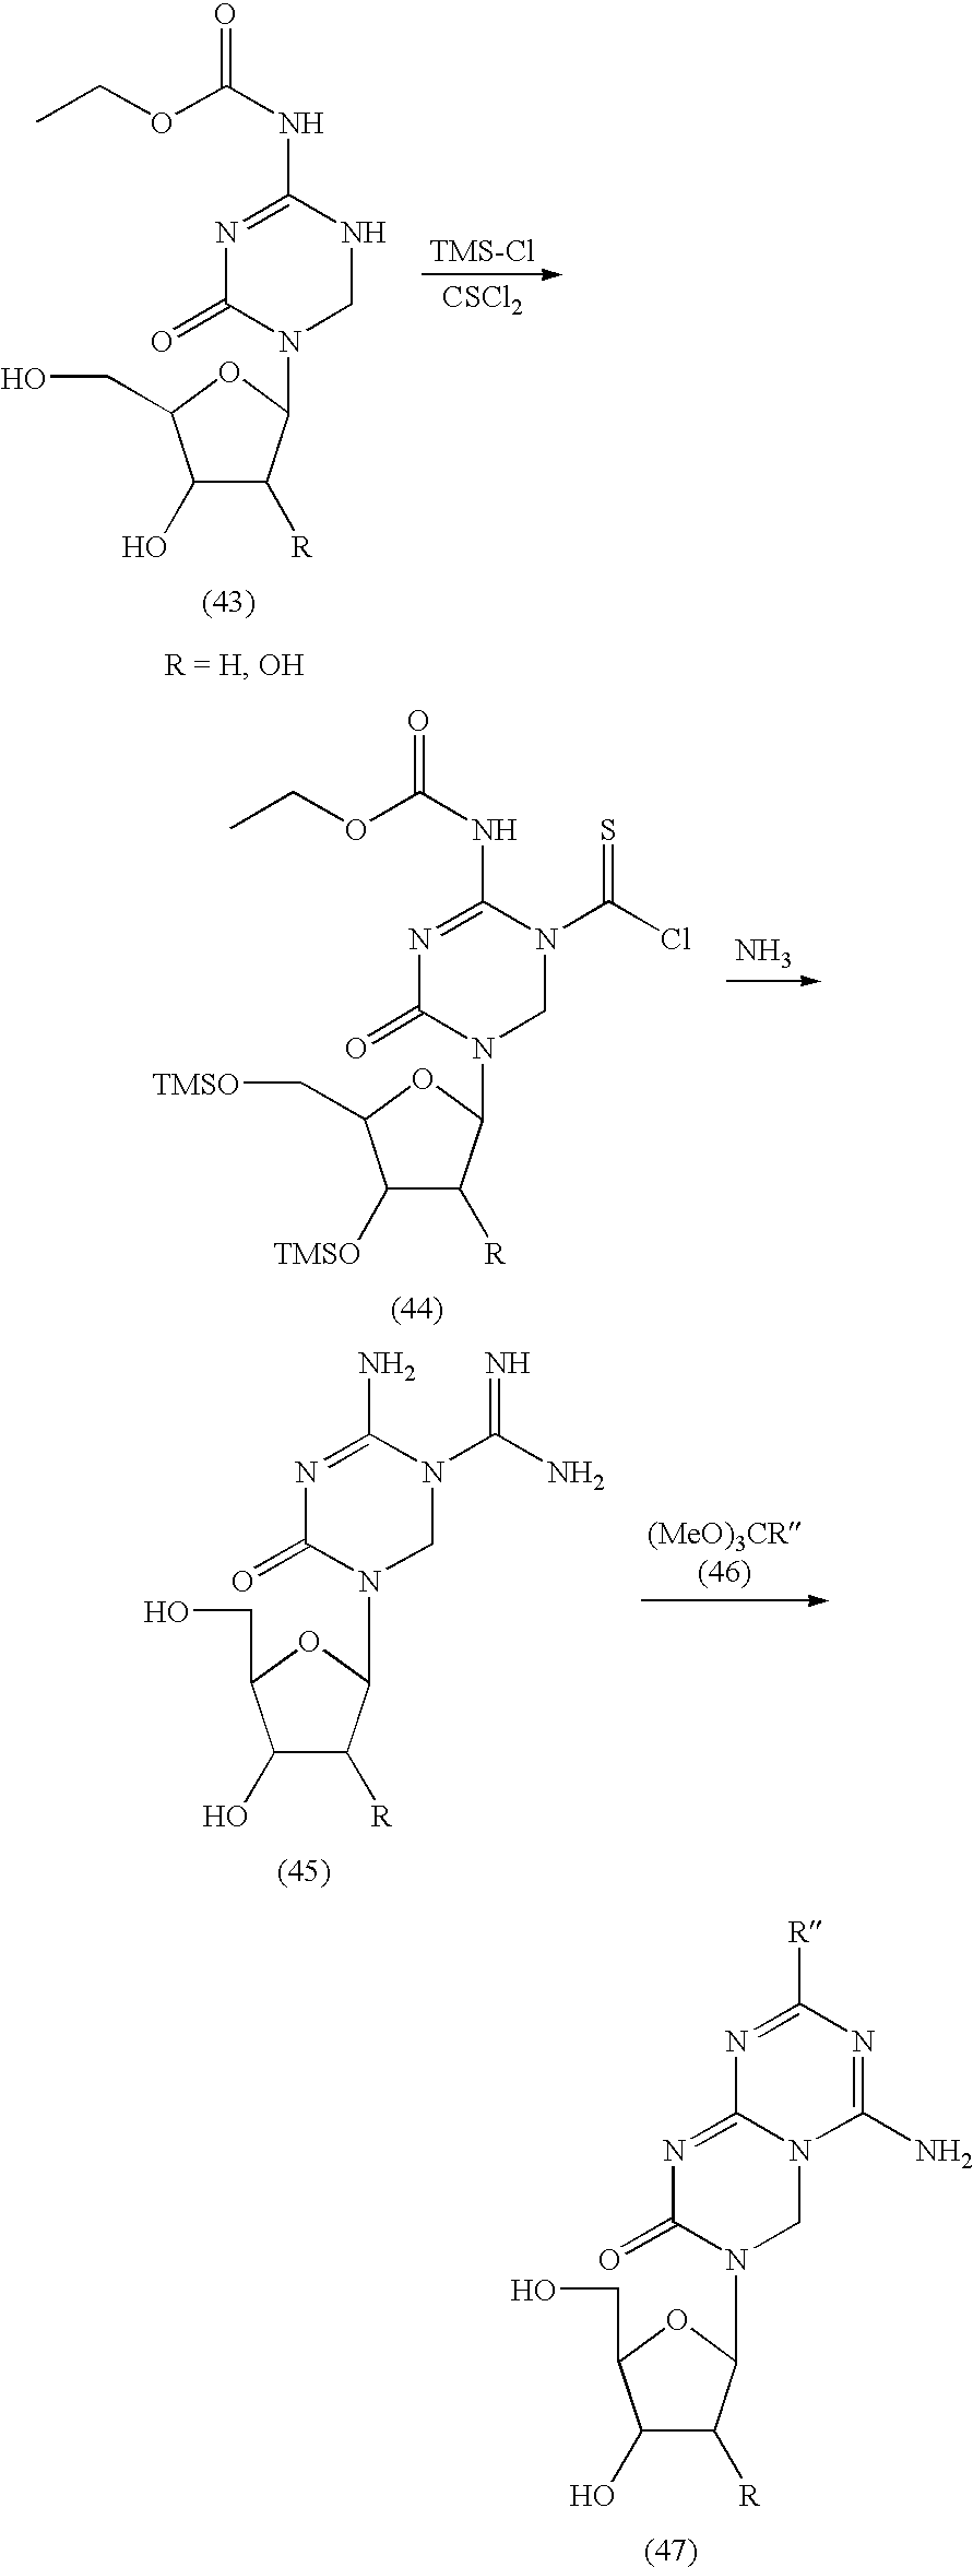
C1(O)C([R])C(N2CNC(NC(=O)OCC)=NC2=O)OC1CO.[CSCl2].C1([TMSO])C([R])C(N2CN(C(Cl)=S)C(NC(=O)OCC)=NC2=O)OC1C[TMSO].N.C1(O)C([R])C(N2CN(C(N)=N)C(N)=NC2=O)OC1CO.C1(O)C([R])C(N2CN3C(=NC2=O)N=C([R])N=C3N)OC1CO
